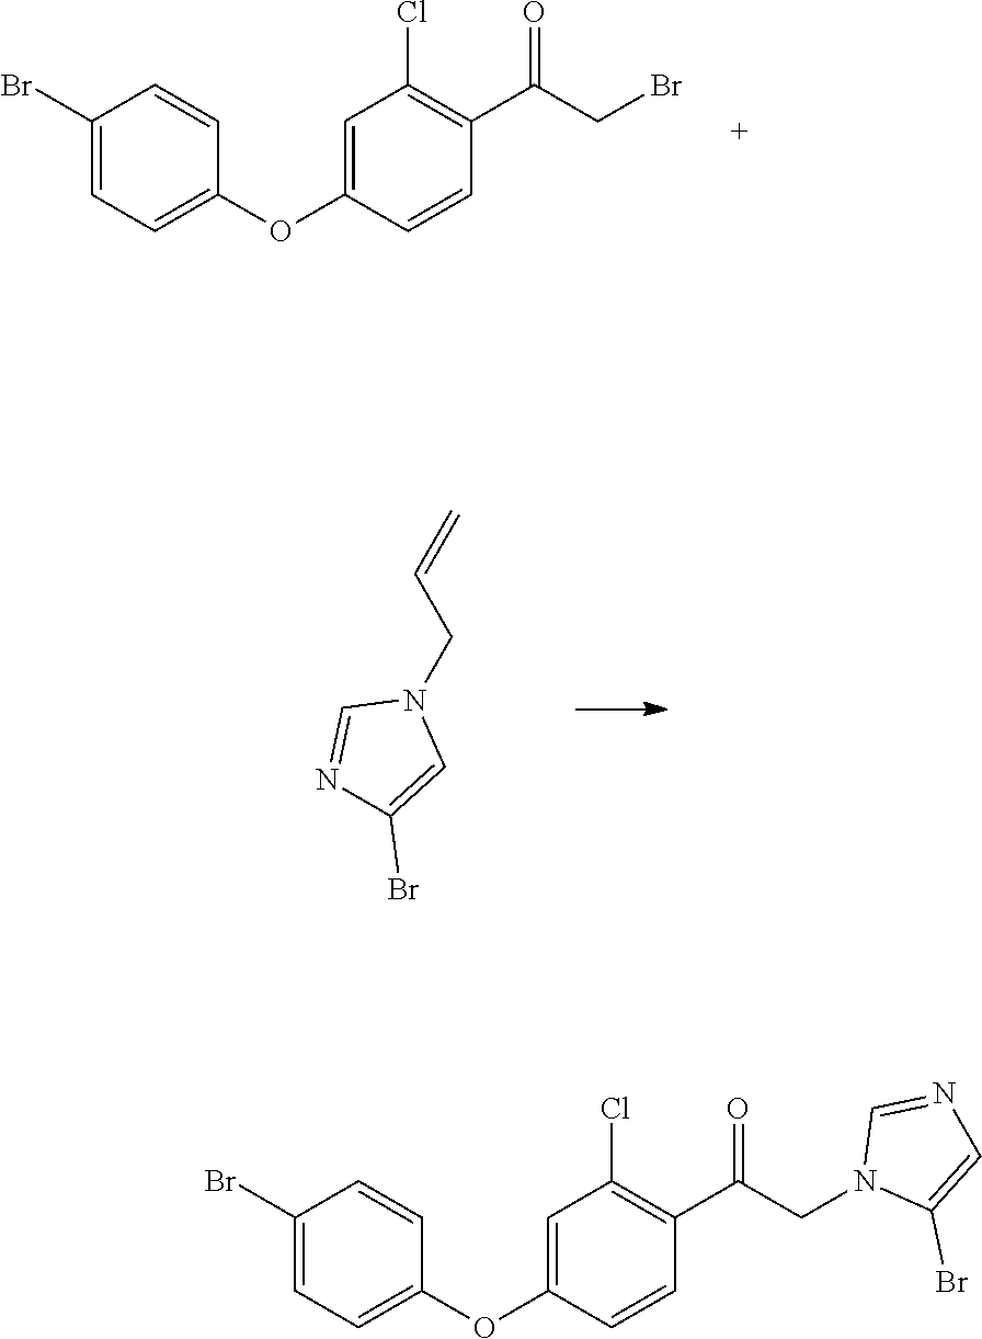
C1(Br)=CC=C(OC2=CC(Cl)=C(C(=O)CBr)C=C2)C=C1.C=CCN1C=NC(Br)=C1.C1(Br)=CC=C(OC2=CC(Cl)=C(C(=O)CN3C(Br)=CN=C3)C=C2)C=C1
